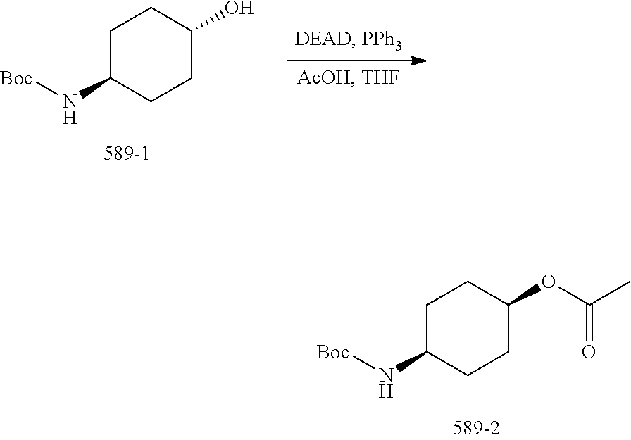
C1C(N[Boc])CCC(OC(C)=O)C1.C1C(N[Boc])CCC(O)C1
